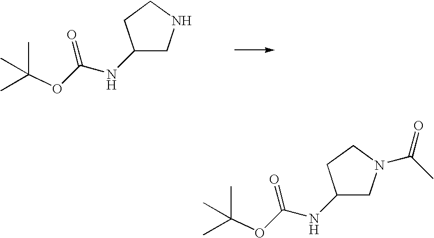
C1(NC(OC(C)(C)C)=O)CNCC1.C1(NC(OC(C)(C)C)=O)CN(C(C)=O)CC1
